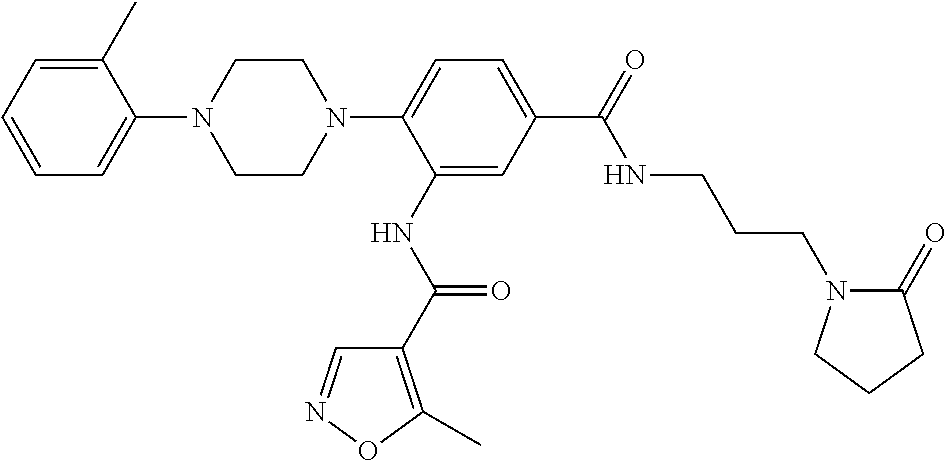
C1CN(C2=CC=C(C(=O)NCCCN3C(=O)CCC3)C=C2NC(C2=C(C)ON=C2)=O)CCN1C1=CC=CC=C1C
